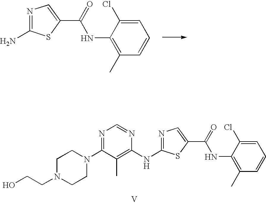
N1=C(N)SC(C(NC2=C(C)C=CC=C2Cl)=O)=C1.N1=C(NC2=C(C)C(N3CCN(CCO)CC3)=NC=N2)SC(C(NC2=C(C)C=CC=C2Cl)=O)=C1.[V]
